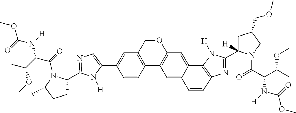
C1=C(C2=CC3=C(C4=C(C=C5C6=C(N=C(C7([H])CC(COC)CN7C(C(C(C)OC)N([H])C(=O)OC)=O)N6[H])C=CC5=C4)OC3)C=C2)N([H])C(C2CCC(C)N2C(=O)C(C(C)OC)N(C(=O)OC)[H])=N1
